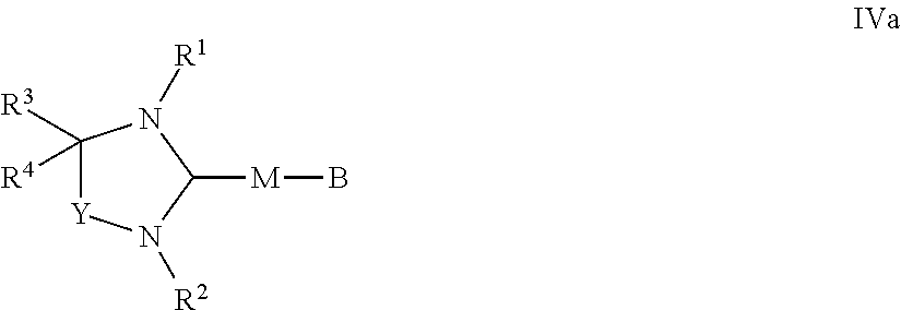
C1([R3])([R4])[Y]N([R2])C([M]B)N1[R1]
